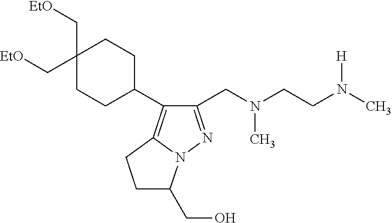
C1(CN(CCN(C)[H])C)=NN2C(=C1C1CCC(C[OEt])(C[OEt])CC1)CCC2CO
